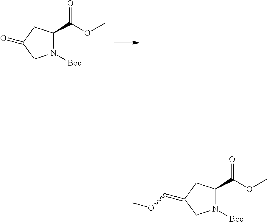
N1([Boc])C(C(OC)=O)CC(=O)C1.N1([Boc])C(C(OC)=O)CC(=COC)C1
